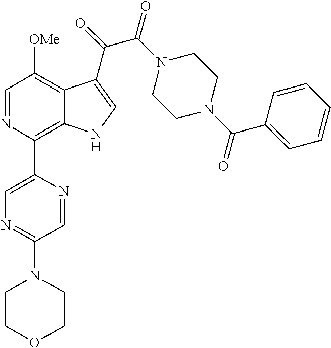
C1=NC(C2=CN=C(N3CCOCC3)C=N2)=C2C(=C1[OMe])C(C(=O)C(N1CCN(C(C3=CC=CC=C3)=O)CC1)=O)=CN2
